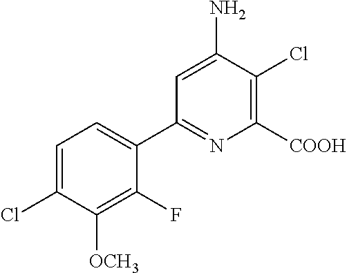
C1([COOH])=C(Cl)C(N)=CC(C2=CC=C(Cl)C([OCH3])=C2F)=N1
